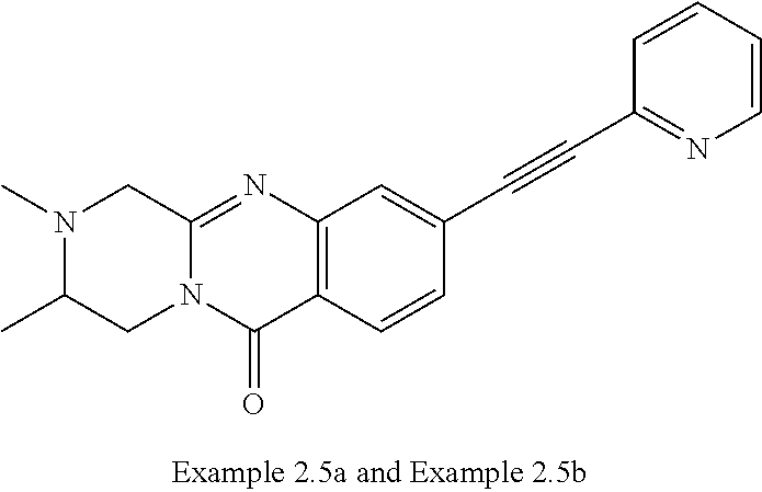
C12=NC3=C(C(=O)N1CC(C)N(C)C2)C=CC(C#CC1=NC=CC=C1)=C3
